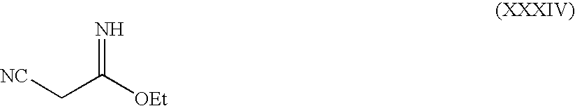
[NC]CC([OEt])=N
